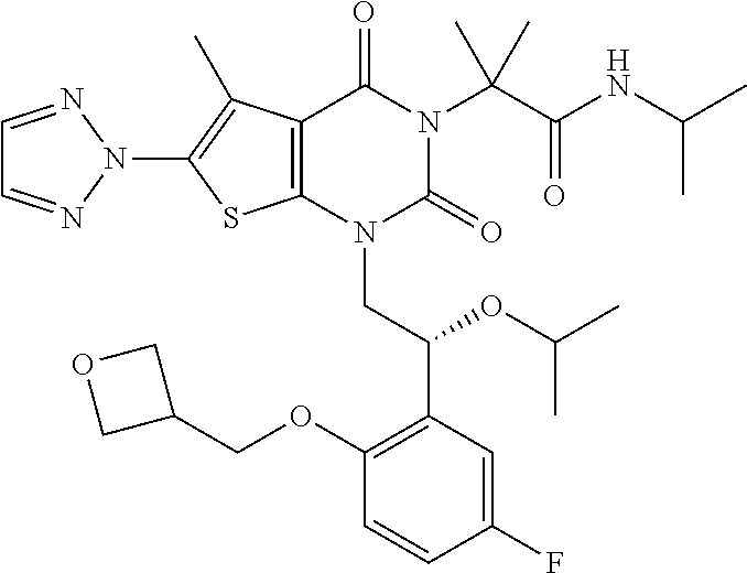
C12=C(N(CC(C3=C(OCC4COC4)C=CC(F)=C3)OC(C)C)C(=O)N(C(C(NC(C)C)=O)(C)C)C1=O)SC(N1N=CC=N1)=C2C
